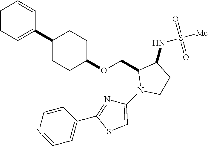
C1=CC=C(C2CCC(OCC3N(C4=CSC(C5=CC=NC=C5)=N4)CCC3NS([Me])(=O)=O)CC2)C=C1
